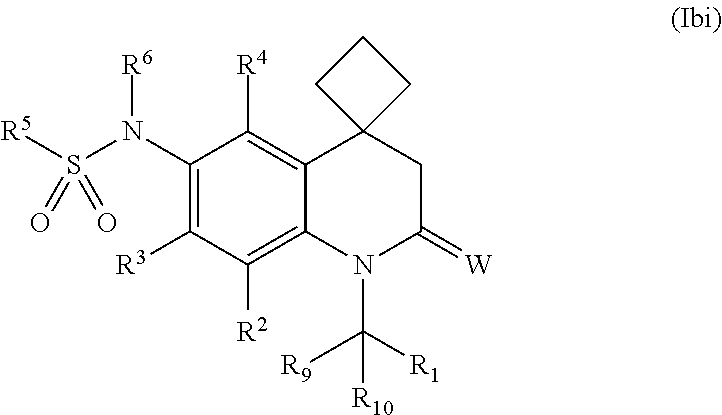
C1(N(S([R5])(=O)=O)[R6])=C([R3])C([R2])=C2C(=C1[R4])C1(CC(=[W])N2C([R1])([R9])[R10])CCC1
